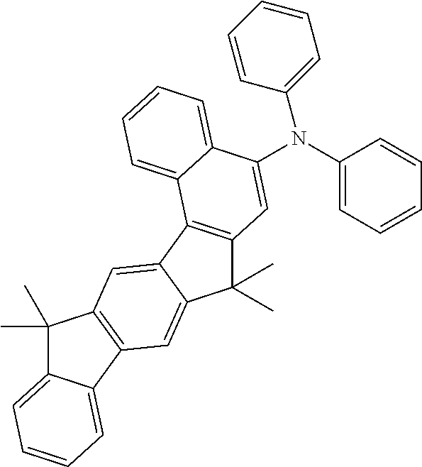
C1(C)(C)C2=C(C3=CC4=C(C=C13)C1=CC=CC=C1C4(C)C)C1=CC=CC=C1C(N(C1=CC=CC=C1)C1=CC=CC=C1)=C2
